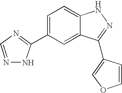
C1(C2=CC=C3C(=C2)C(C2=COC=C2)=NN3)=NC=NN1
